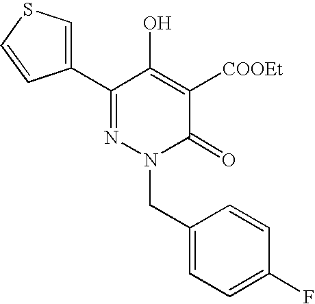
C1(CN2N=C(C3=CSC=C3)C(O)=C([COOEt])C2=O)=CC=C(F)C=C1
